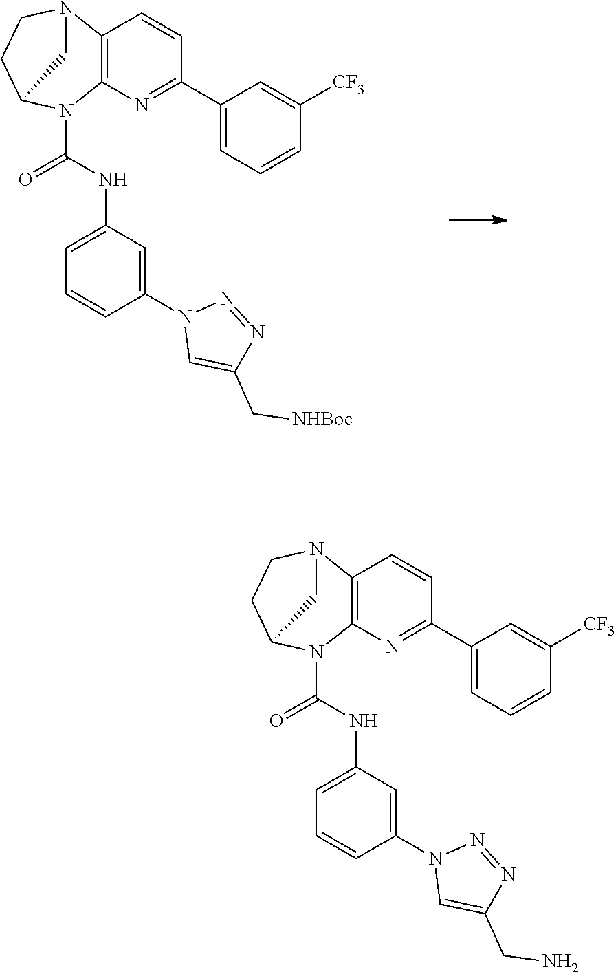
C12=C(N=C(C3=CC=CC([CF3])=C3)C=C1)N(C(NC1=CC=CC(N3C=C(C[NHBoc])N=N3)=C1)=O)C1CCN2C1.C12=C(N=C(C3=CC=CC([CF3])=C3)C=C1)N(C(NC1=CC=CC(N3C=C(CN)N=N3)=C1)=O)C1CCN2C1
